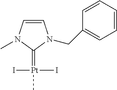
C1=CN(C)C(=[Pt](C)(I)I)N1CC1=CC=CC=C1
